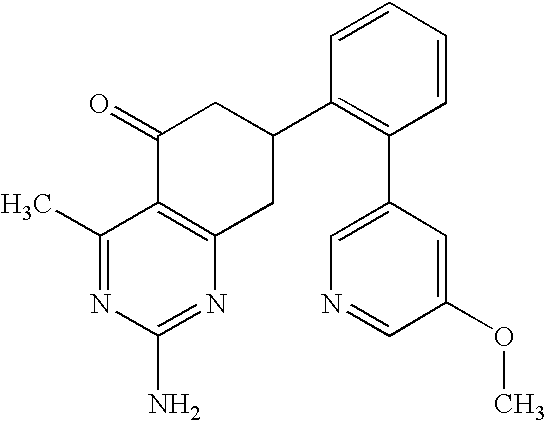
C1(C)=NC(N)=NC2=C1C(=O)CC(C1=C(C3=CN=CC(OC)=C3)C=CC=C1)C2
